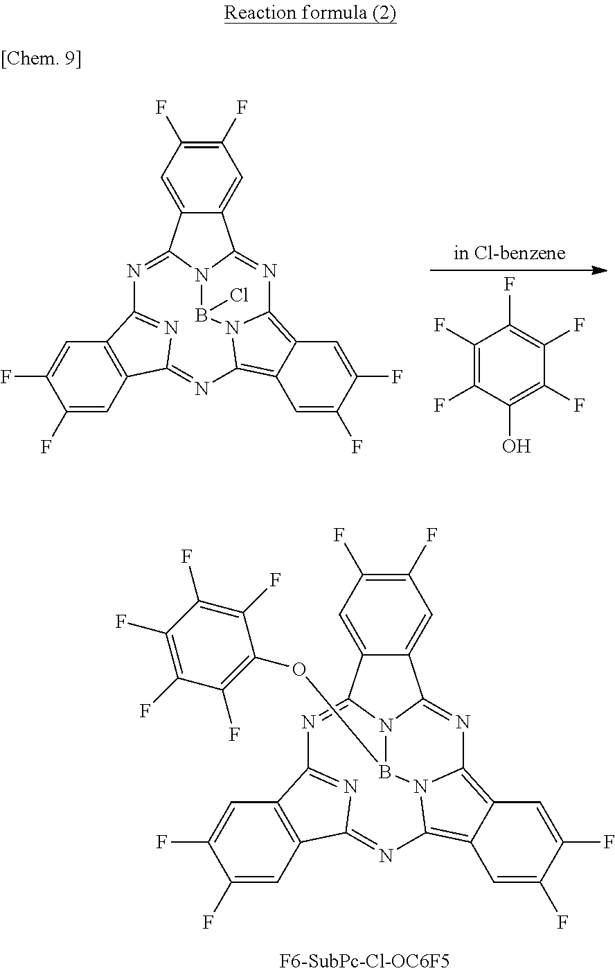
C1(F)=C(F)C=C2C(=C1)C1=NC3=C4C(=C5N3B(Cl)N1C2=NC1=NC(=N5)C2=C1C=C(F)C(F)=C2)C=C(F)C(F)=C4.C1(F)=C(F)C(O)=C(F)C(F)=C1F.C1(F)=C(F)C=C2C(=C1)C1=NC3=C4C(=C5N3B(OC3=C(F)C(F)=C(F)C(F)=C3F)N1C2=NC1=NC(=N5)C2=C1C=C(F)C(F)=C2)C=C(F)C(F)=C4
